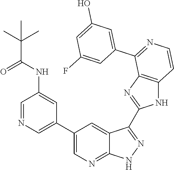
C1=NC=C(C2=CN=C3C(=C2)C(C2=NC4=C(N2)C=CN=C4C2=CC(O)=CC(F)=C2)=NN3)C=C1NC(C(C)(C)C)=O
